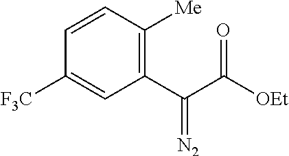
C1(C(C([OEt])=O)=[N2])=C([Me])C=CC([F3C])=C1
